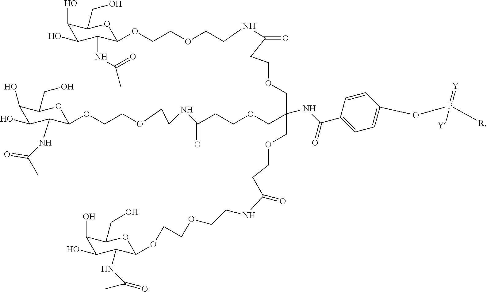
C1(O)C(O)C(NC(C)=O)C(OCCOCCNC(CCOCC(COCCC(NCCOCCOC2C(NC(C)=O)C(O)C(O)C(CO)O2)=O)(COCCC(NCCOCCOC2C(NC(C)=O)C(O)C(O)C(CO)O2)=O)NC(C2=CC=C(OP(=[Y])([Y])[R])C=C2)=O)=O)OC1CO
